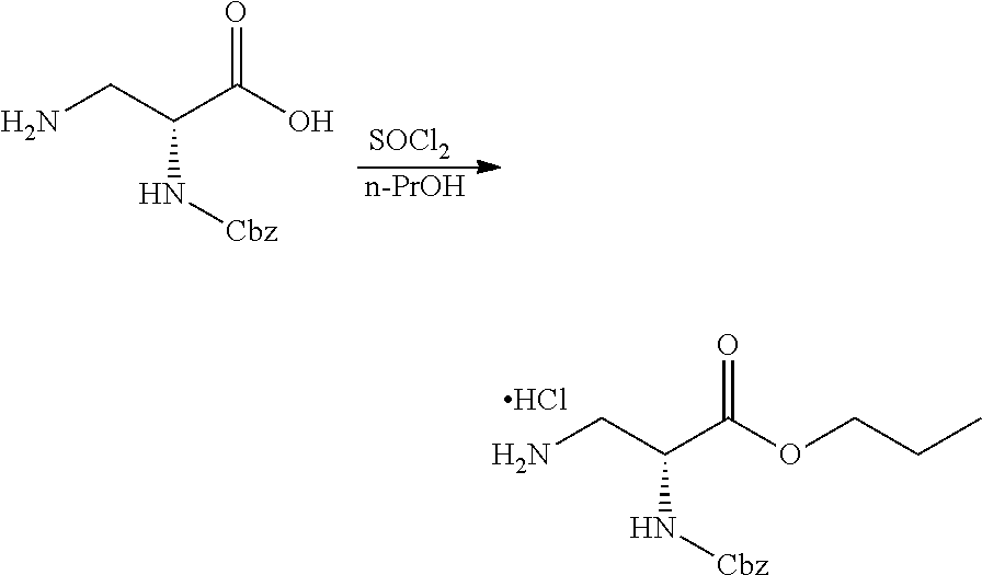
NCC(C(OCCC)=O)N[Cbz].Cl.[SOCl2].[n-PrOH].NCC(C(O)=O)N[Cbz]
